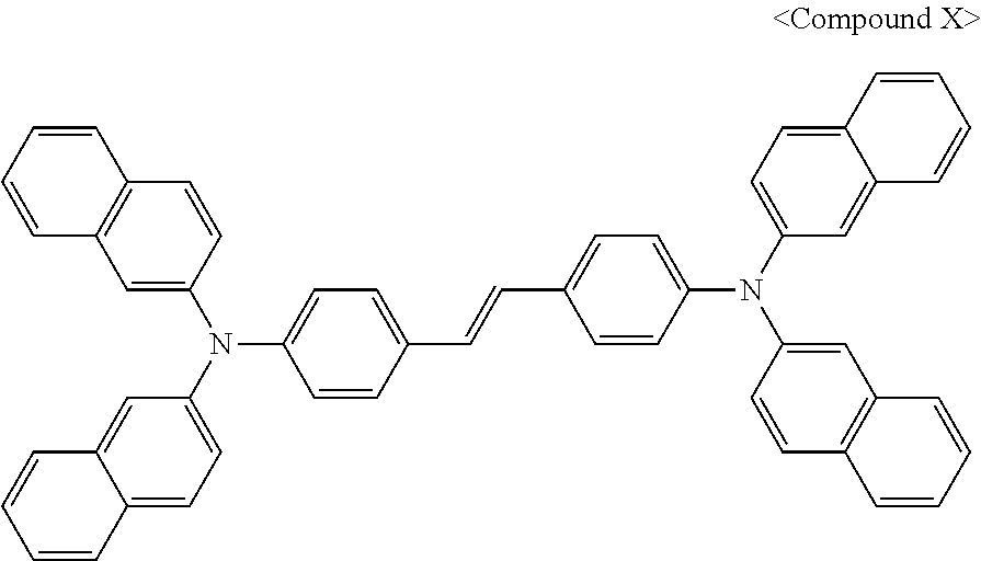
C1=CC(C=CC2=CC=C(N(C3=CC4=C(C=C3)C=CC=C4)C3=CC=C4C(=C3)C=CC=C4)C=C2)=CC=C1N(C1=CC=C2C(=C1)C=CC=C2)C1=CC2=C(C=C1)C=CC=C2
